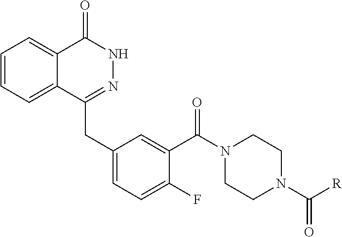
C1=CC=C2C(=C1)C(=O)NN=C2CC1=CC=C(F)C(C(N2CCN(C(=O)[R])CC2)=O)=C1
